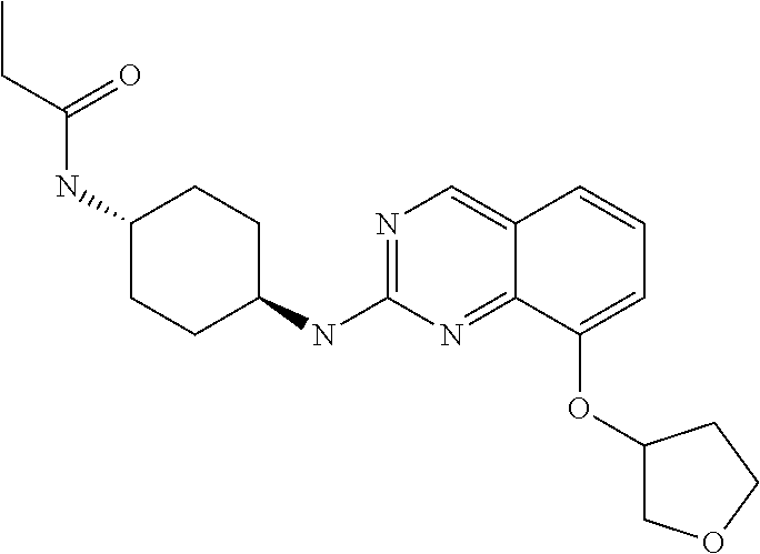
C1=C(OC2COCC2)C2=NC(NC3CCC(NC(CC)=O)CC3)=NC=C2C=C1
